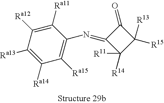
C1([Ra15])=C(N=C2C([R14])([R11])C([R15])([R13])C2=O)C([Ra11])=C([Ra12])C([Ra13])=C1[Ra14]
